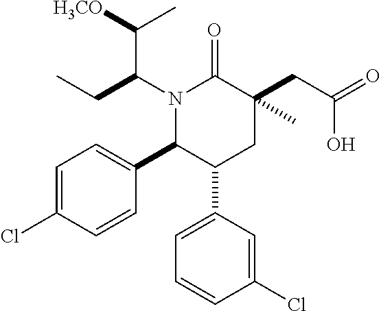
N1(C(CC)C([H3CO])C)C(C2=CC=C(Cl)C=C2)C(C2=CC=CC(Cl)=C2)CC(CC(O)=O)(C)C1=O
